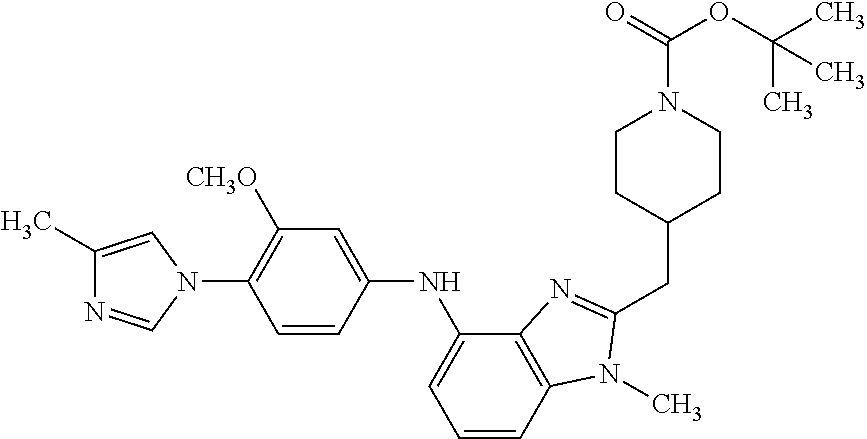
C1(C)=CN(C2=C([CH3O])C=C(NC3=CC=CC4=C3N=C(CC3CCN(C(OC(C)(C)C)=O)CC3)N4C)C=C2)C=N1
